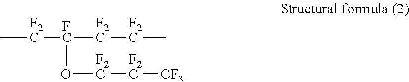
C[F2C][FC]([F2C][F2C]C)O[F2C][F2C][CF3]
